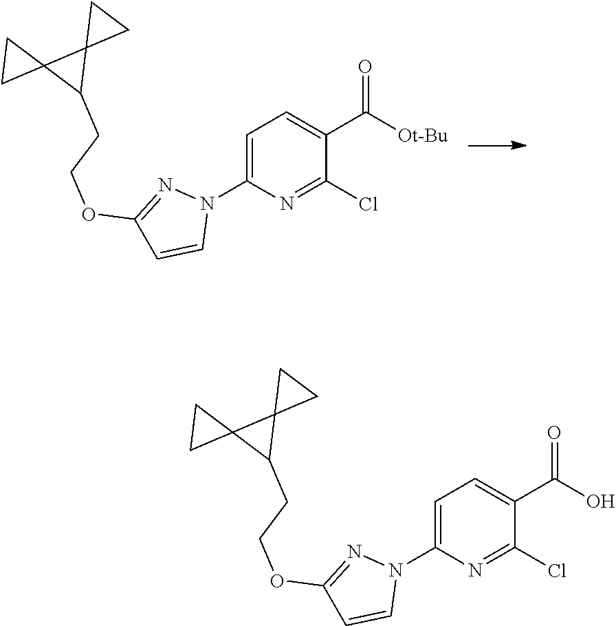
C1=C(N2N=C(OCCC3C4(C35CC5)CC4)C=C2)N=C(Cl)C(C([Ot-Bu])=O)=C1.C1=C(N2N=C(OCCC3C4(C35CC5)CC4)C=C2)N=C(Cl)C(C(O)=O)=C1
